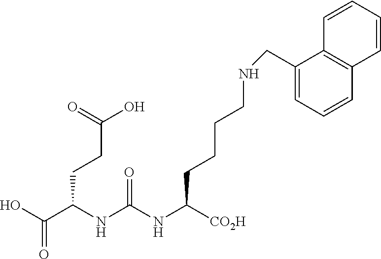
N(CCCCC(NC(NC(C(O)=O)CCC(O)=O)=O)[CO2H])CC1=CC=CC2=C1C=CC=C2
